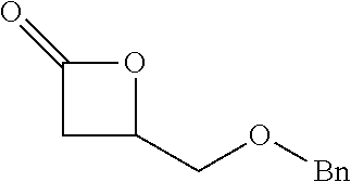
O1C(=O)CC1CO[Bn]
